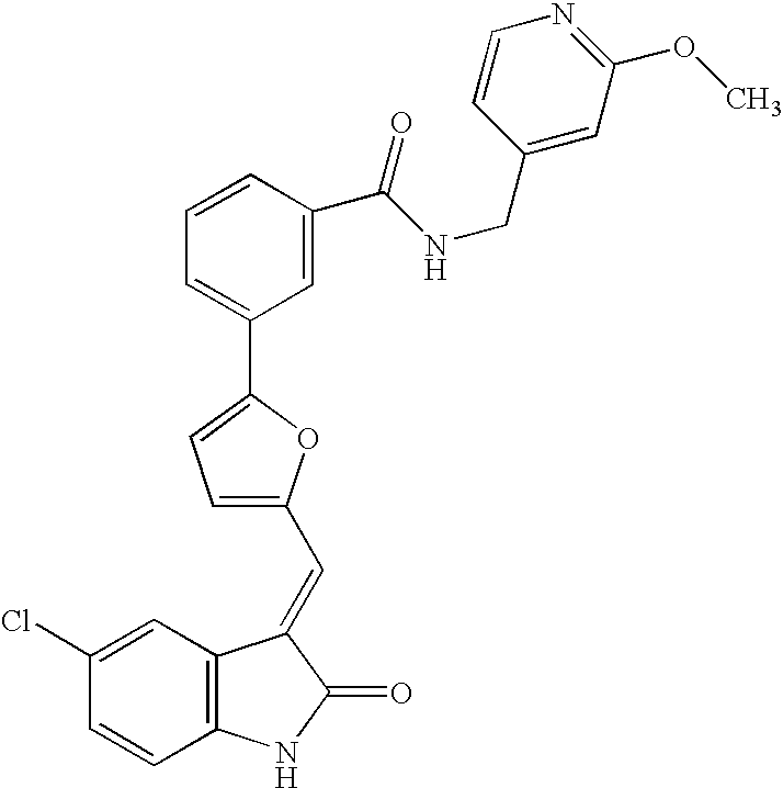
C1(Cl)=CC2=C(C=C1)NC(=O)C2=CC1=CC=C(C2=CC=CC(C(NCC3=CC(OC)=NC=C3)=O)=C2)O1
